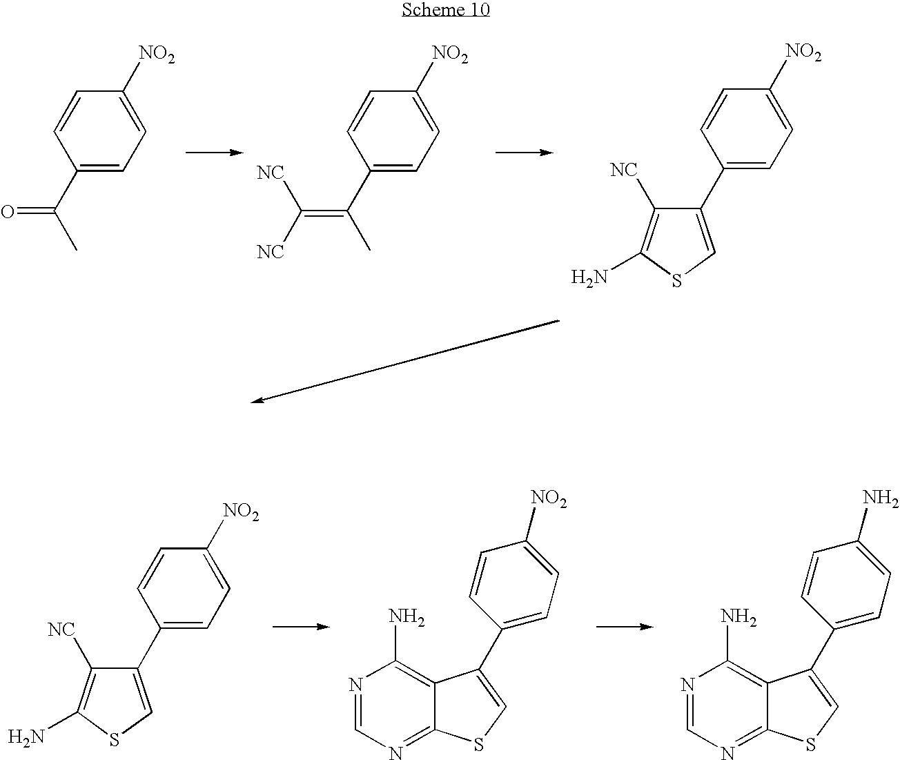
C1(C(=O)C)=CC=C([NO2])C=C1.C1(C(=C([NC])[NC])C)=CC=C([NO2])C=C1.C1(C2=CSC(N)=C2[NC])=CC=C([NO2])C=C1.C1(C2=CSC(N)=C2[NC])=CC=C([NO2])C=C1.C1(C2=CSC3=NC=NC(N)=C32)=CC=C([NO2])C=C1.C1(C2=CSC3=NC=NC(N)=C32)=CC=C(N)C=C1
